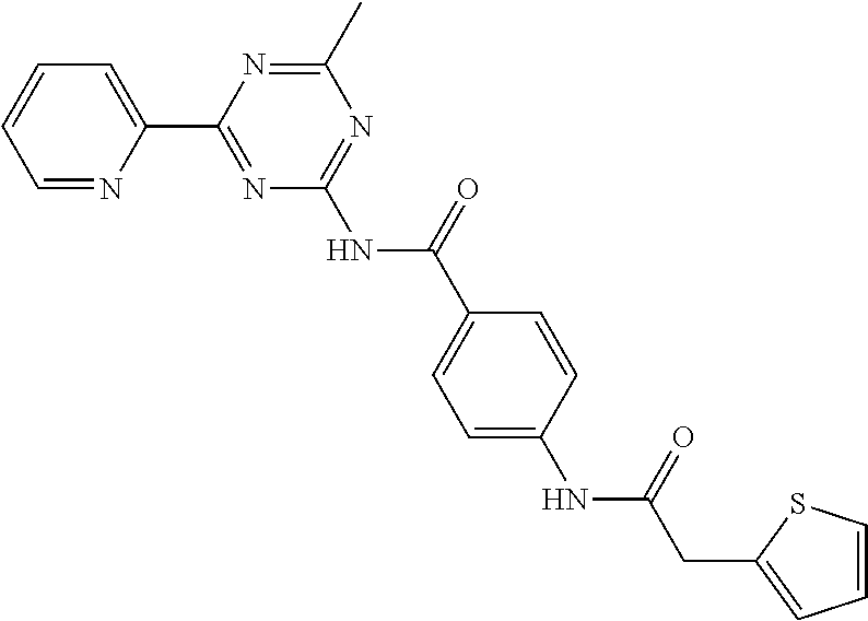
C1=NC(C2=NC(NC(C3=CC=C(NC(CC4=CC=CS4)=O)C=C3)=O)=NC(C)=N2)=CC=C1
